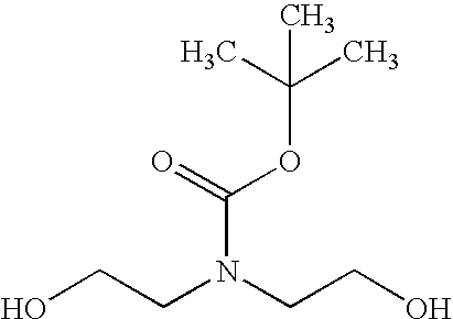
OCCN(CCO)C(=O)OC(C)(C)C
